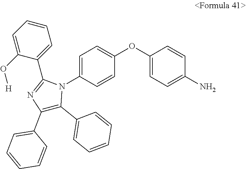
C1=C(N2C(C3=CC=CC=C3O[H])=NC(C3=CC=CC=C3)=C2C2=CC=CC=C2)C=CC(OC2=CC=C(N)C=C2)=C1
